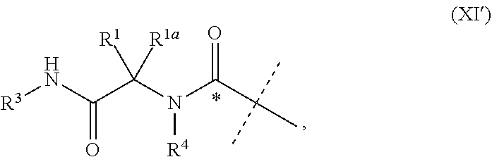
[R3]NC(C(N(C(C(C)(C)C)=O)[R4])([R1])[R1a])=O
